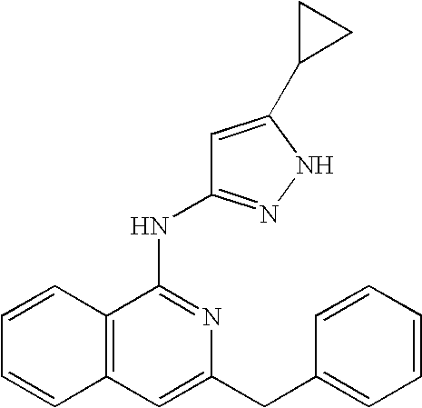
N(C1=NC(CC2=CC=CC=C2)=CC2=C1C=CC=C2)C1=NNC(C2CC2)=C1
